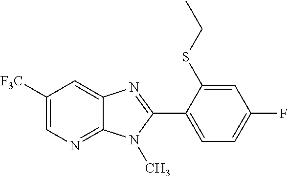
C12=NC=C([F3C])C=C1N=C(C1=CC=C(F)C=C1SCC)N2C
